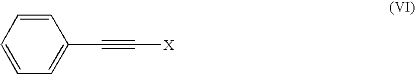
C1=CC=CC=C1C#C[X]
